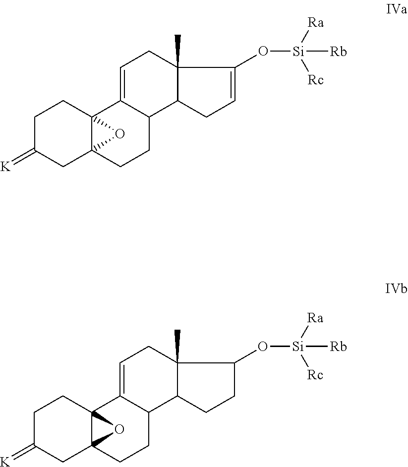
C1C(=[K])CC23C(C1)(C1=CCC4(C)C(C1CC2)CC=C4O[Si]([Ra])([Rc])[Rb])O3.C1C(=[K])CC23C(C1)(C1=CCC4(C)C(C1CC2)CCC4O[Si]([Ra])([Rc])[Rb])O3
